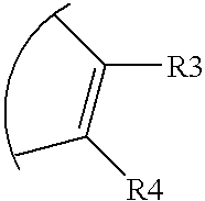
CC(=C(C)[R4])[R3]
